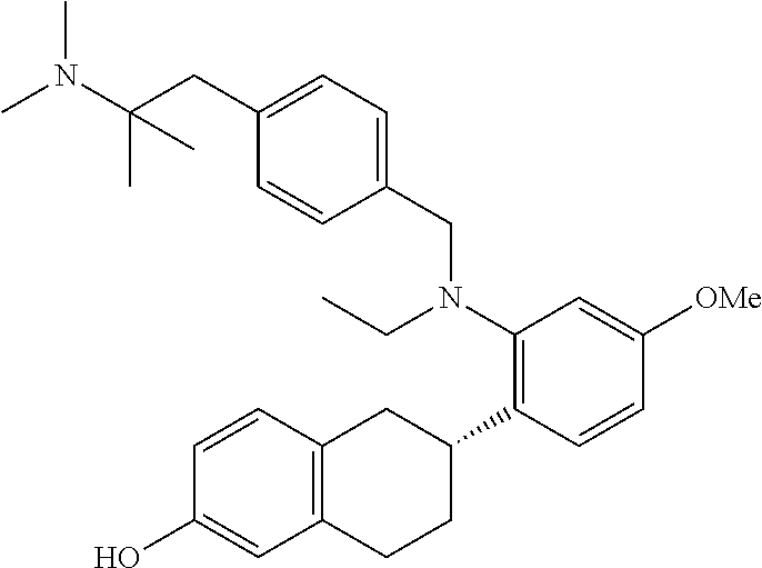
CN(C(CC1=CC=C(CN(C2=C(C3CC4=C(CC3)C=C(O)C=C4)C=CC([OMe])=C2)CC)C=C1)(C)C)C
